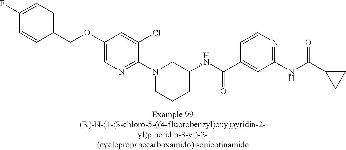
C1(OCC2=CC=C(F)C=C2)=CN=C(N2CCCC(NC(C3=CC(NC(C4CC4)=O)=NC=C3)=O)C2)C(Cl)=C1
